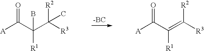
[-BC].[A]C(C(C([R3])([R2])C)([R1])B)=O.[A]C(C(=C([R3])[R2])[R1])=O
